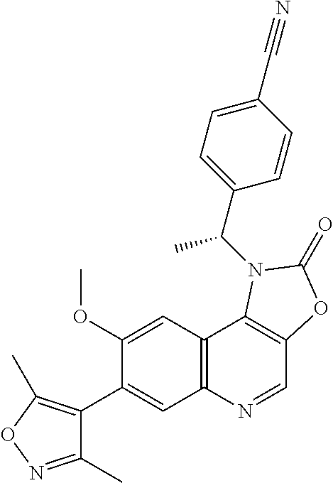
C1(C2=CC3=C(C=C2OC)C2=C(C=N3)OC(=O)N2C(C2=CC=C(C#N)C=C2)C)=C(C)ON=C1C
